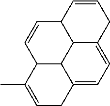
CC1=CCC2=CC=C3C4C2C1C=CC4C=CC3
